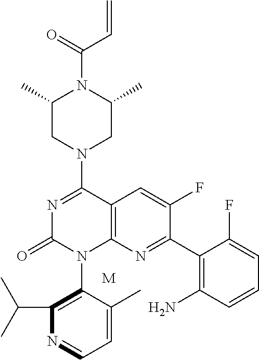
C12=C(N=C(C3=C(N)C=CC=C3F)C(F)=C1)N(C1=C(C(C)C)N=CC=C1C)C(=O)N=C2N1CC(C)N(C(C=C)=O)C(C)C1.[M]
